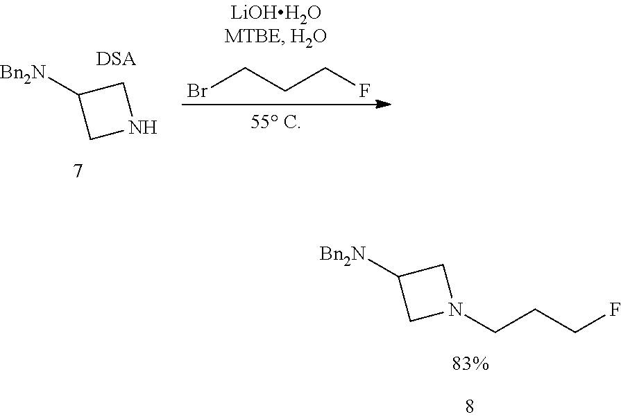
BrCCCF.[Bn2N]C1CNC1.[DSA].[Bn2N]C1CN(CCCF)C1
